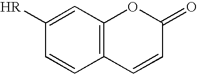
C12=C(C=C([HR])C=C1)OC(=O)C=C2
